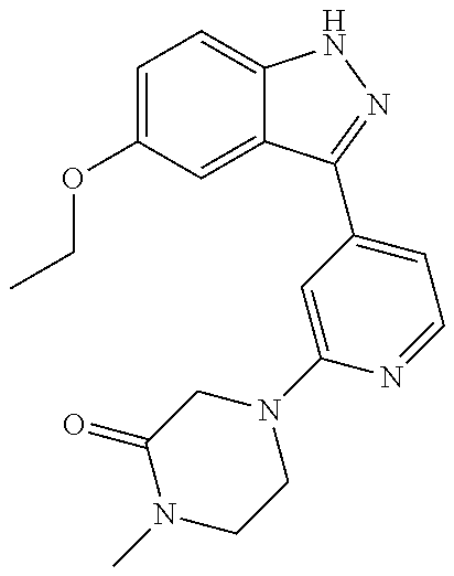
CCOC1=CC=C2C(=C1)C(C1=CC=NC(N3CC(=O)N(C)CC3)=C1)=NN2
